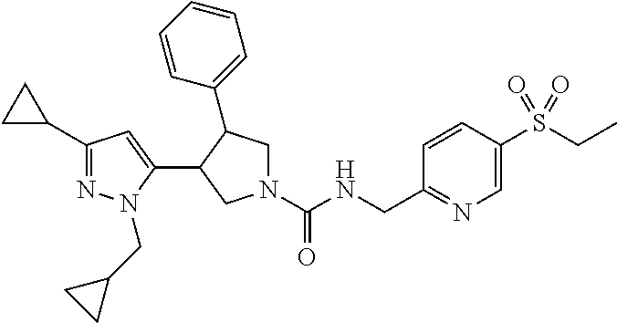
N1(C(NCC2=NC=C(S(CC)(=O)=O)C=C2)=O)CC(C2=CC=CC=C2)C(C2=CC(C3CC3)=NN2CC2CC2)C1
